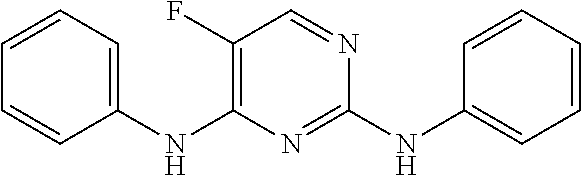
C1(NC2=C(F)C=NC(NC3=CC=CC=C3)=N2)=CC=CC=C1
